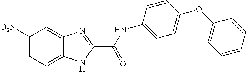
C1([O2N])=CC=C2C(=C1)N=C(C(NC1=CC=C(OC3=CC=CC=C3)C=C1)=O)N2
